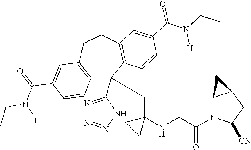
C1(C(=O)N(CC)[H])=CC2=C(C=C1)C(C1=NN=NN1)(CC1(NCC(N3C([CN])CC4C3C4)=O)CC1)C1=C(CC2)C=C(C(N(CC)[H])=O)C=C1
